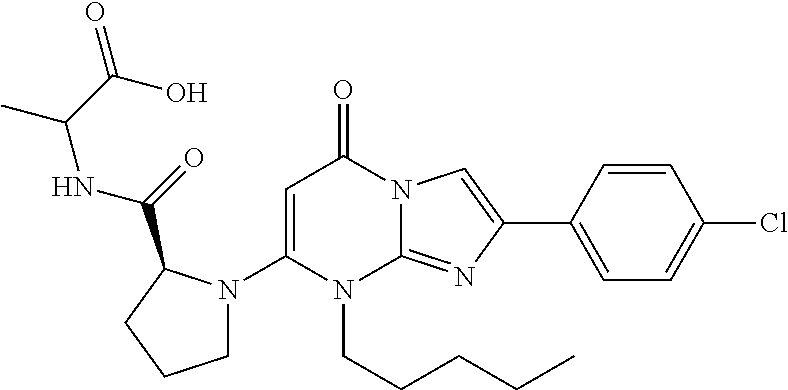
C1(N2CCCC2C(=O)NC(C)C(O)=O)=CC(=O)N2C(=NC(C3=CC=C(Cl)C=C3)=C2)N1CCCCC
